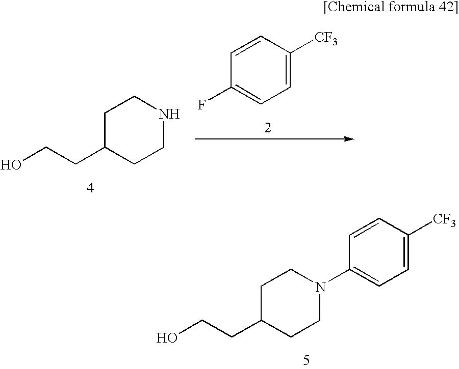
C1=CC(F)=CC=C1[CF3].C1C(CCO)CCNC1.C1C(CCO)CCN(C2=CC=C([CF3])C=C2)C1
